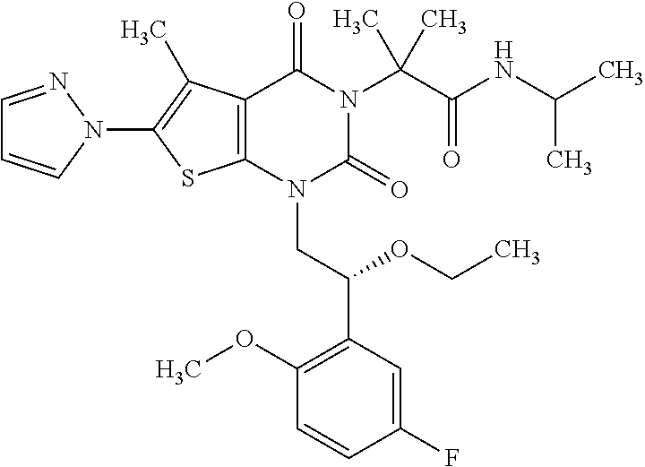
C12=C(C(C)=C(N3C=CC=N3)S1)C(=O)N(C(C(=O)NC(C)C)(C)C)C(=O)N2CC(C1=C(OC)C=CC(F)=C1)OCC
